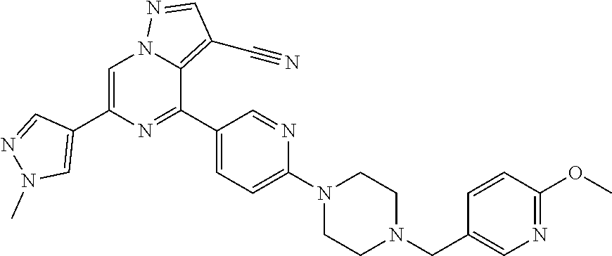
C1=C(C2=CN(C)N=C2)N=C(C2=CC=C(N3CCN(CC4=CN=C(OC)C=C4)CC3)N=C2)C2=C(C#N)C=NN12
